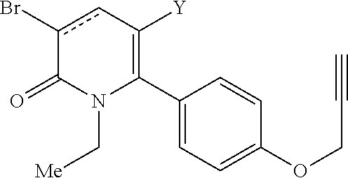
C1(C2=C([Y])cc(Br)C(=O)N2C[Me])=CC=C(OCC#C)C=C1
